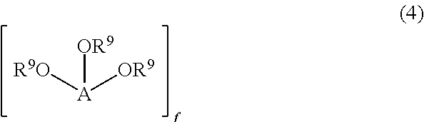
[A]([OR9])([OR9])[R9O]
